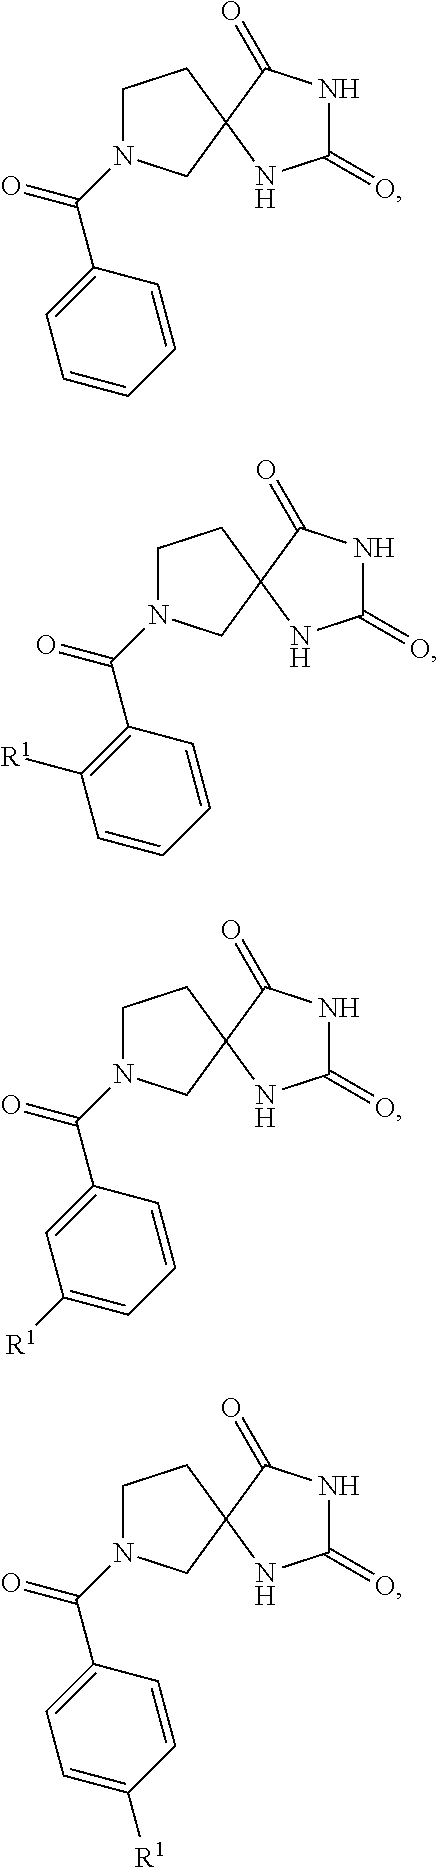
C1CC2(CN1C(C1=CC=CC=C1)=O)C(=O)NC(=O)N2.C1CC2(CN1C(C1=C([R1])C=CC=C1)=O)C(=O)NC(=O)N2.C1CC2(CN1C(C1=CC([R1])=CC=C1)=O)C(=O)NC(=O)N2.C1CC2(CN1C(C1=CC=C([R1])C=C1)=O)C(=O)NC(=O)N2
